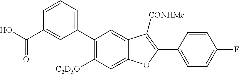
C12=CC(C3=CC=CC(C(O)=O)=C3)=C([C2D5O])C=C1OC(C1=CC=C(F)C=C1)=C2[CONHMe]
